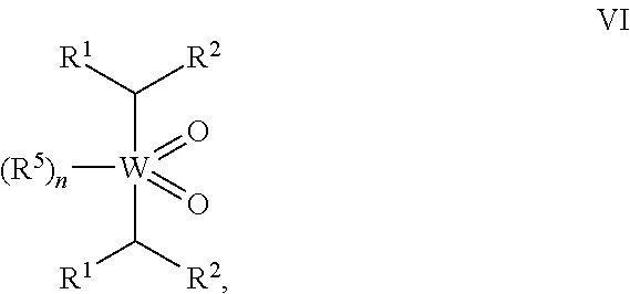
C([W](=O)([(R5)n])(=O)C([R1])[R2])([R1])[R2]
